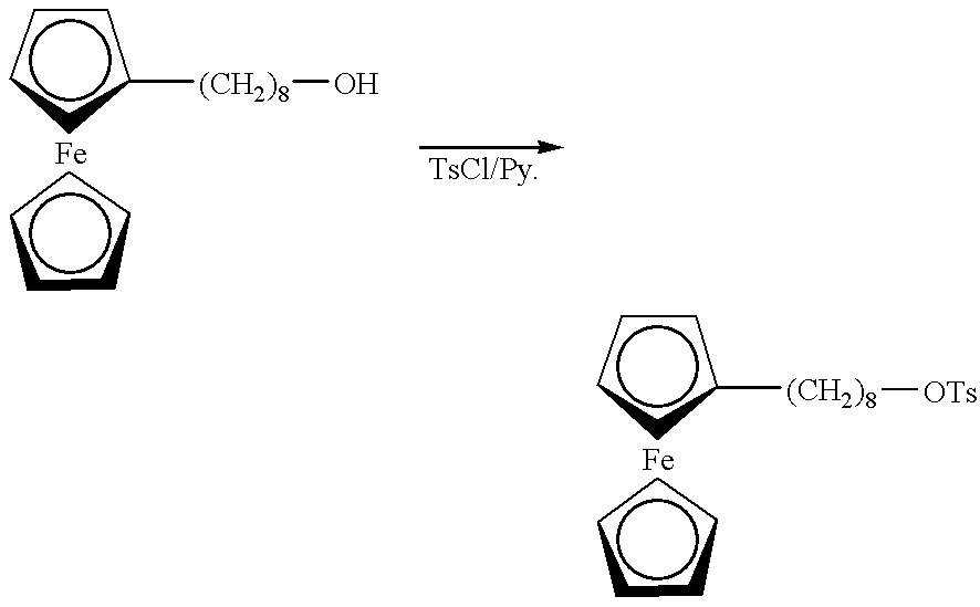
c1cccc1[(CH2)8]O.c1cccc1.c1cccc1[(CH2)8][OTs].c1cccc1
